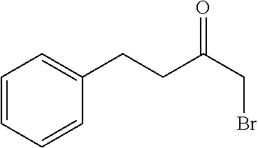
C1=CC=CC=C1CCC(CBr)=O
